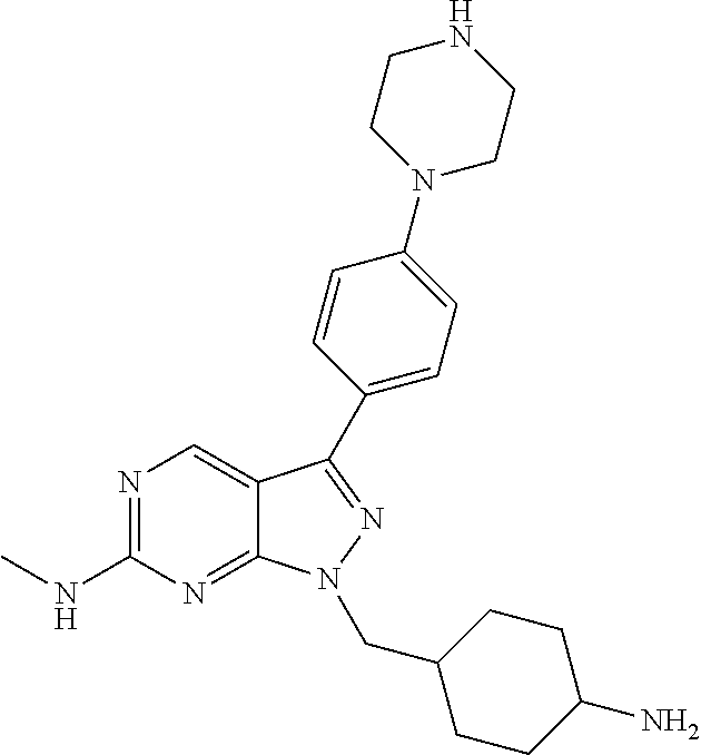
N1=C(NC)N=C2C(=C1)C(C1=CC=C(N3CCNCC3)C=C1)=NN2CC1CCC(N)CC1
